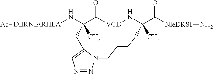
[DIIRNIARHLA](NC1(C)C(=O)[VGD]NC(C(=O)[NleDRSI]N)(C)CCCCN2N=NC=C2C1)[Ac]
